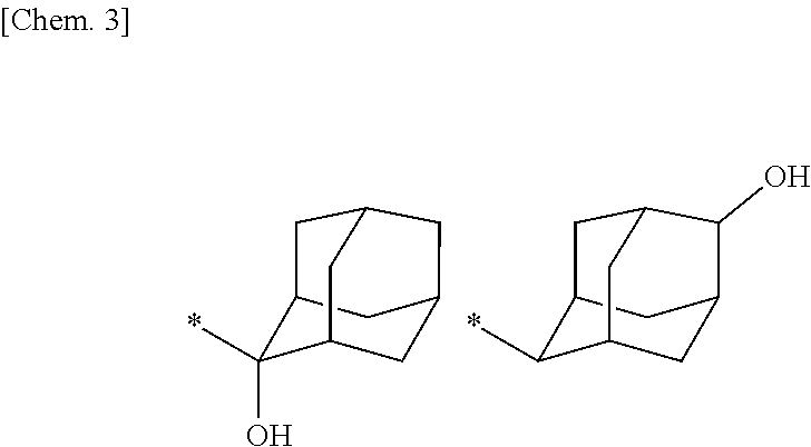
*C1(O)C2CC3CC1CC(C2)C3.*C1C2CC3CC1CC(C2)C3O
